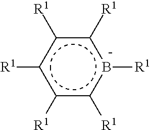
c1([R1])c([R1])c([R1])c([R1])b([R1])c1[R1]
